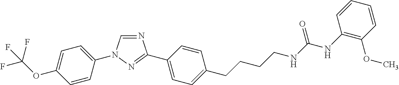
C1=C(N2C=NC(C3=CC=C(CCCCNC(NC4=C(OC)C=CC=C4)=O)C=C3)=N2)C=CC(OC(F)(F)F)=C1
